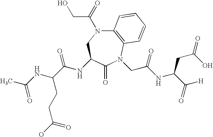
C12=C(N(CC(NC(C(=O)[H])CC(=O)O)=O)C(=O)C(NC(C(NC(C)=O)CCC(O)=O)=O)CN1C(CO)=O)C=CC=C2
